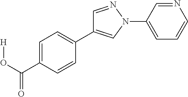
C1=C(C(O[H])=O)C=CC(C2=CN(C3=CC=CN=C3)N=C2)=C1
